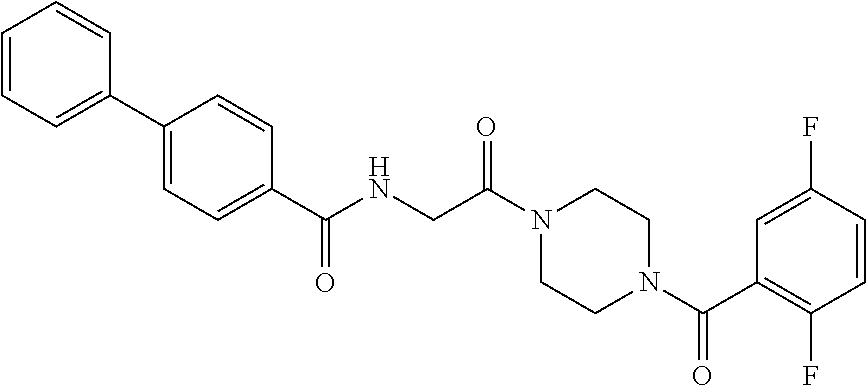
C1=CC=C(C2=CC=C(C(NCC(N3CCN(C(C4=C(F)C=CC(F)=C4)=O)CC3)=O)=O)C=C2)C=C1
